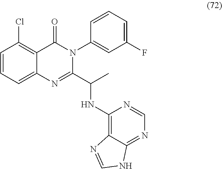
C1=CC=C2C(=C1Cl)C(=O)N(C1=CC(F)=CC=C1)C(C(NC1=C3C(=NC=N1)NC=N3)C)=N2
